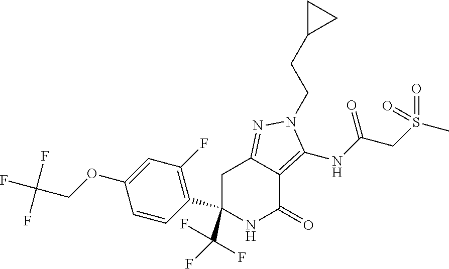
C1(C(F)(F)F)(C2=C(F)C=C(OCC(F)(F)F)C=C2)NC(=O)C2=C(NC(CS(=O)(=O)C)=O)N(CCC3CC3)N=C2C1
